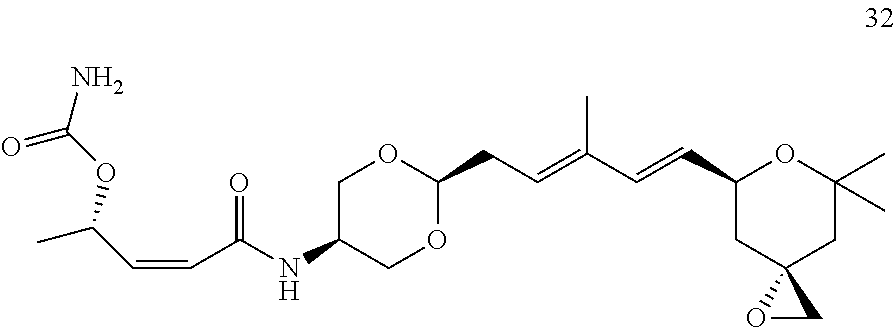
C1C(NC(C=CC(C)OC(N)=O)=O)COC(CC=C(C=CC2CC3(CC(C)(C)O2)OC3)C)O1
